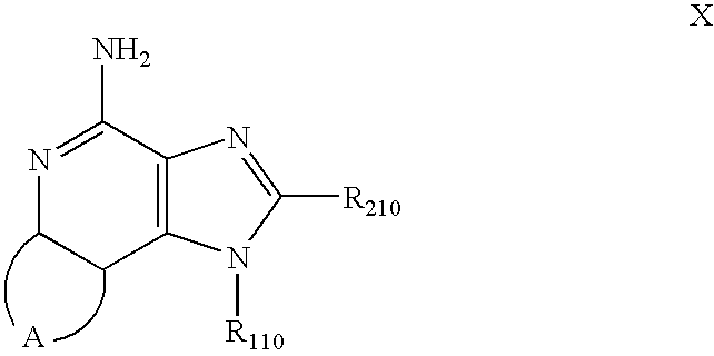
N1=C(N)C2=C(CC1)N([R110])C([R210])=N2
